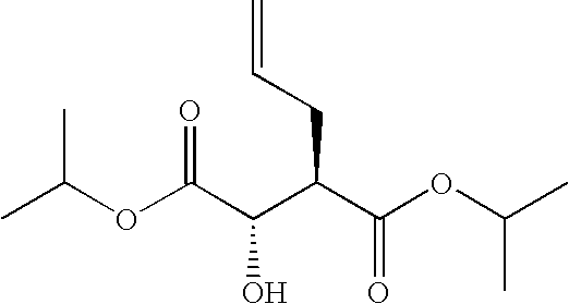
CC(OC(C(C(C(OC(C)C)=O)CC=C)O)=O)C
